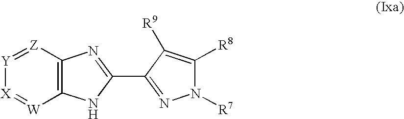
[X]1=[W]C2=C([Z]=[Y]1)N=C(C1=NN([R7])C([R8])=C1[R9])N2
